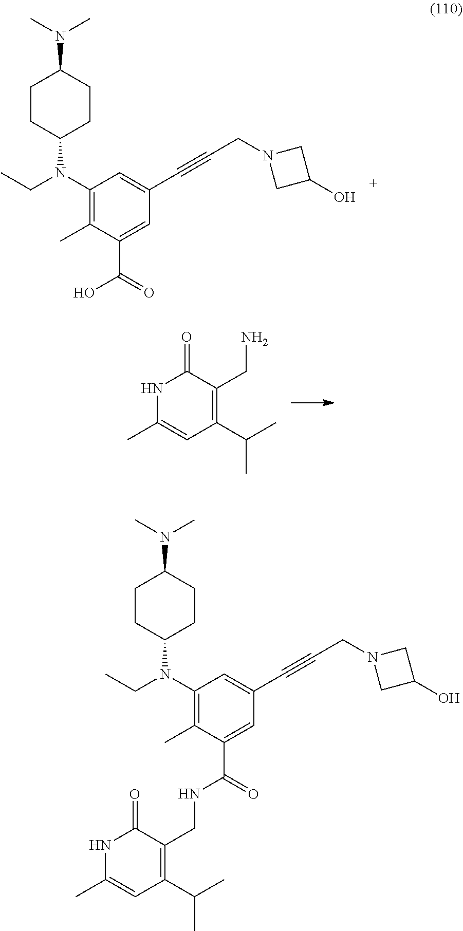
C1(C)=C(N(C2CCC(N(C)C)CC2)CC)C=C(C#CCN2CC(O)C2)C=C1C(=O)NCC1=C(C(C)C)C=C(C)NC1=O.C1(C)=C(N(C2CCC(N(C)C)CC2)CC)C=C(C#CCN2CC(O)C2)C=C1C(=O)O.N1C(C)=CC(C(C)C)=C(CN)C1=O
